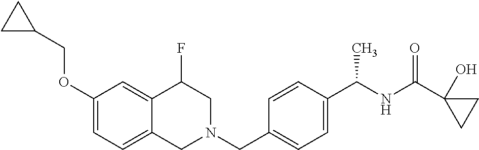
C1(OCC2CC2)=CC=C2C(=C1)C(F)CN(CC1=CC=C(C(NC(=O)C3(O)CC3)C)C=C1)C2
